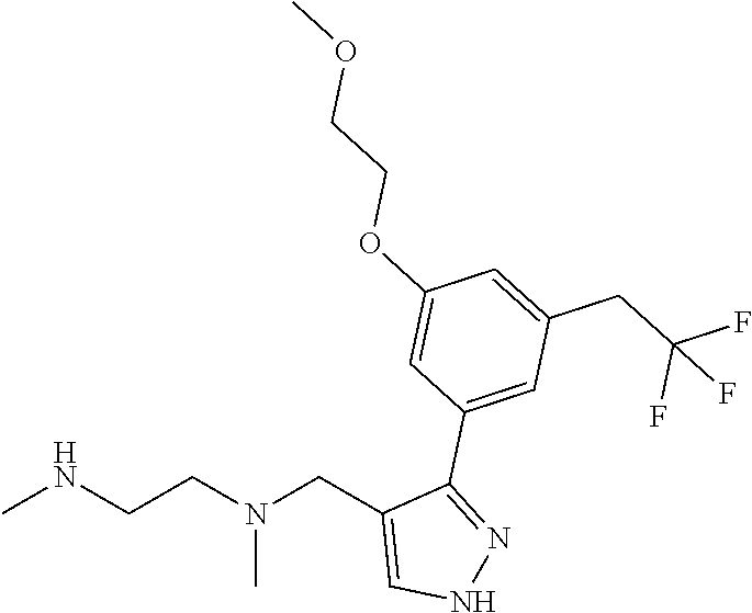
CNCCN(CC1=CNN=C1C1=CC(CC(F)(F)F)=CC(OCCOC)=C1)C
